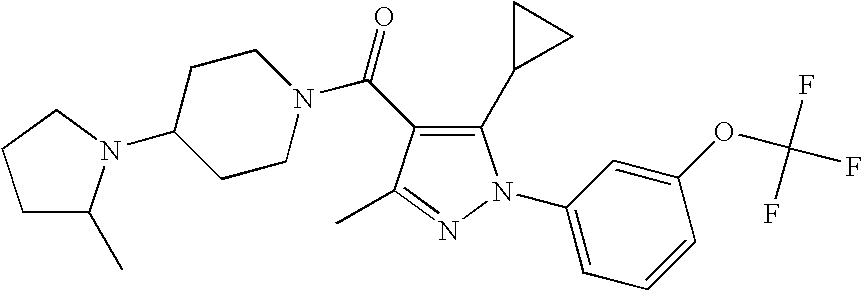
C(=O)(N1CCC(N2C(C)CCC2)CC1)C1=C(C2CC2)N(C2=CC=CC(OC(F)(F)F)=C2)N=C1C
